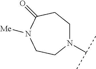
N1(C(C)C)CCC(=O)N([Me])CC1
